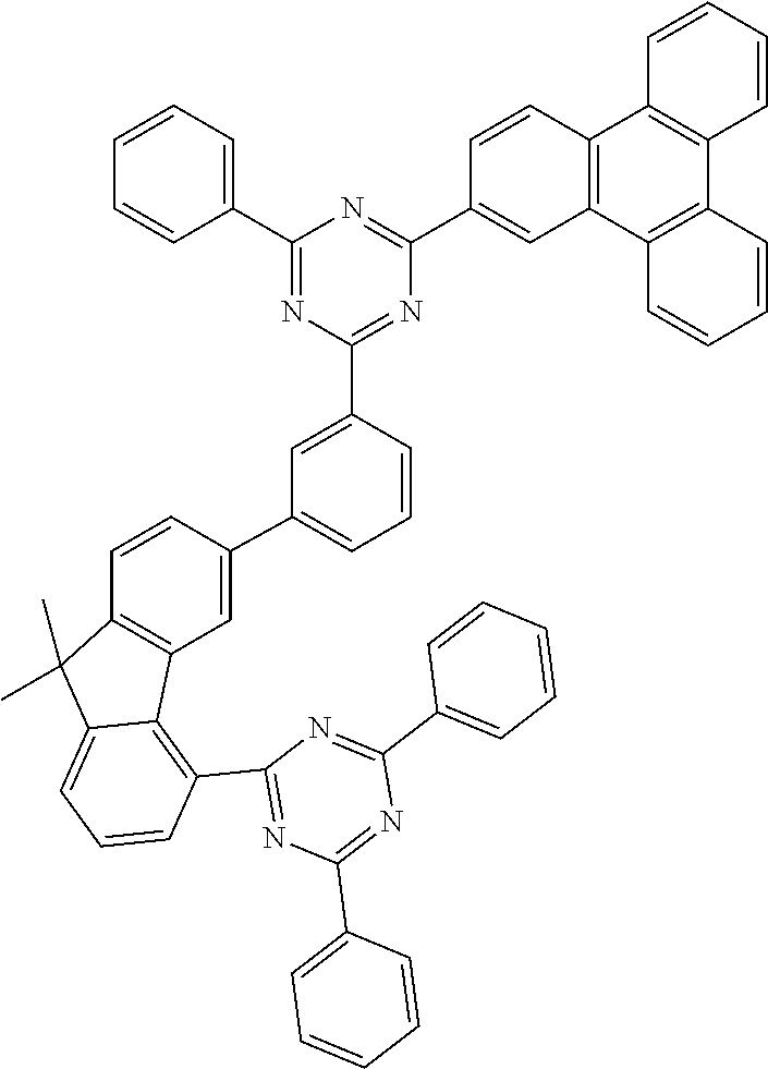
C1=CC2=C(C=C1C1=CC=CC(C3=NC(C4=CC5=C(C=C4)C4=C(C6=C5C=CC=C6)C=CC=C4)=NC(C4=CC=CC=C4)=N3)=C1)C1=C(C3=NC(C4=CC=CC=C4)=NC(C4=CC=CC=C4)=N3)C=CC=C1C2(C)C
